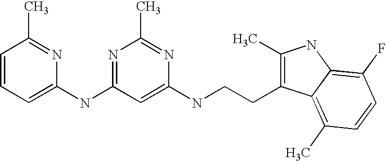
C1=C(NC2=NC(C)=NC(NCCC3=C(C)NC4=C(F)C=CC(C)=C34)=C2)N=C(C)C=C1
